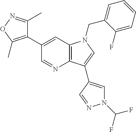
C1(C2=C(C)ON=C2C)=CC2=C(N=C1)C(C1=CN(C(F)F)N=C1)=CN2CC1=CC=CC=C1F
